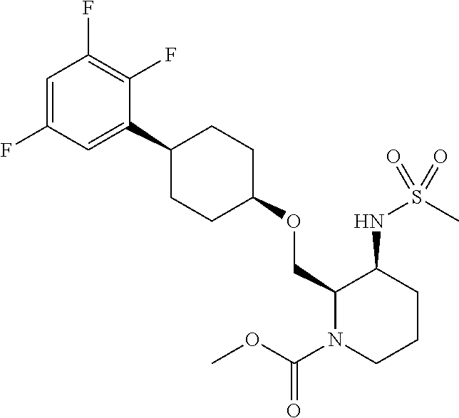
C1=C(F)C=C(C2CCC(OCC3N(C(OC)=O)CCCC3NS(=O)(C)=O)CC2)C(F)=C1F
